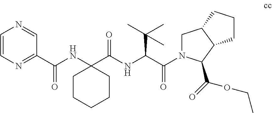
C1CCCCC1(NC(C1=NC=CN=C1)=O)C(NC(C(=O)N1CC2C(C1C(=O)OCC)CCC2)C(C)(C)C)=O
